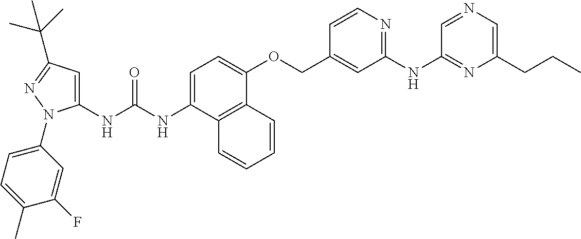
N(C(NC1=CC(C(C)(C)C)=NN1C1=CC=C(C)C(F)=C1)=O)C1=CC=C(OCC2=CC(NC3=NC(CCC)=CN=C3)=NC=C2)C2=C1C=CC=C2
